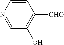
C1=CN=CC(O)=C1[CHO]
